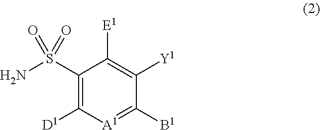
C1(S(N)(=O)=O)=C([D1])[A1]=C([B1])C([Y1])=C1[E1]
